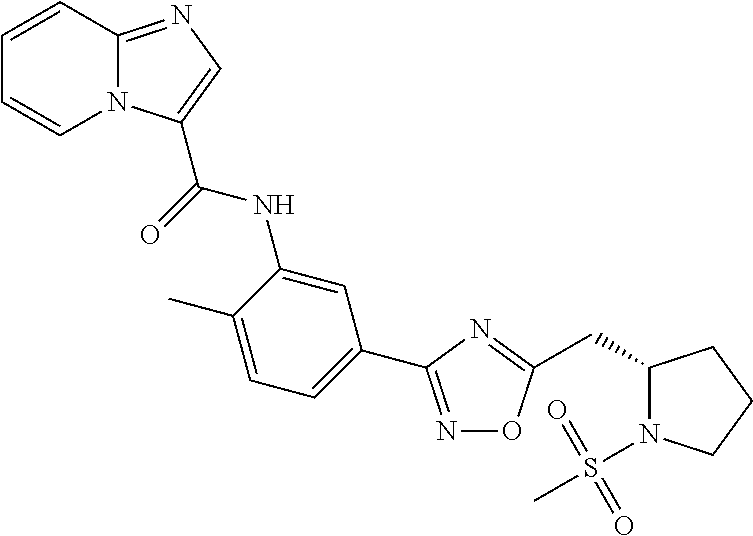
N1=C(C2=CC=C(C)C(NC(=O)C3=CN=C4N3C=CC=C4)=C2)N=C(CC2N(S(C)(=O)=O)CCC2)O1
